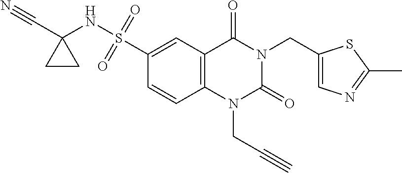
C(C1(NS(=O)(=O)C2=CC3=C(C=C2)N(CC#C)C(=O)N(CC2=CN=C(C)S2)C3=O)CC1)#N
